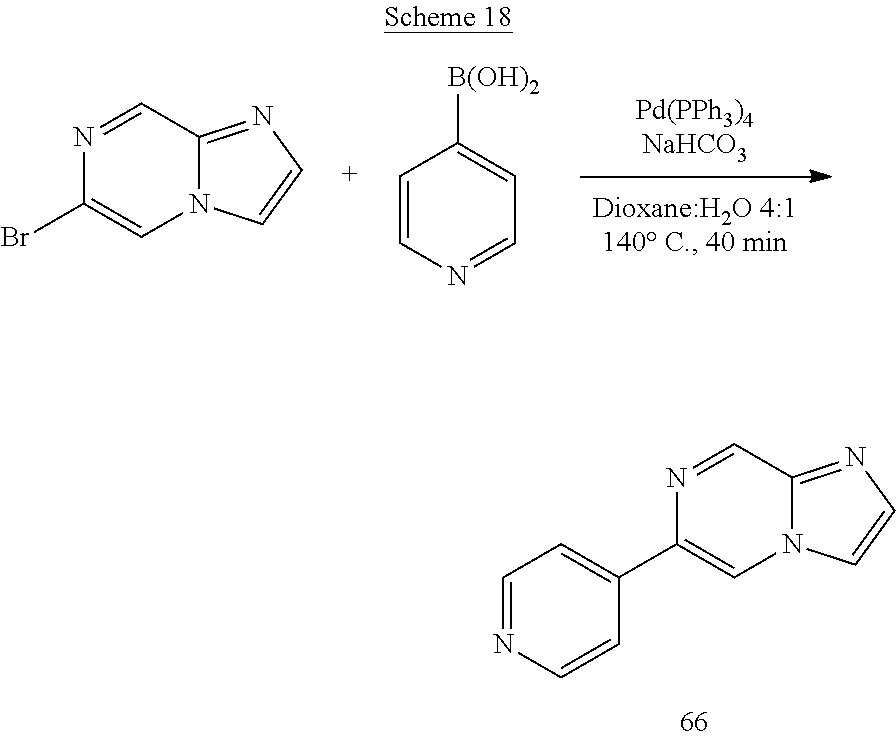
C1=NC=CC(C2=CN3C(=NC=C3)C=N2)=C1.BrC1=CN2C(=NC=C2)C=N1.C1=CN=CC=C1[B(OH)2]
